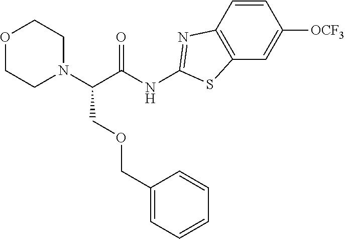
O1CCN(C(C(NC2=NC3=C(S2)C=C([OCF3])C=C3)=O)COCC2=CC=CC=C2)CC1
